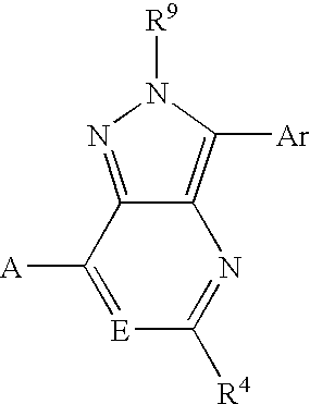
[E]1=C([A])C2=NN([R9])C([Ar])=C2N=C1[R4]
